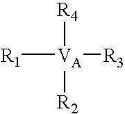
[R4][VA]([R2])([R3])[R1]
